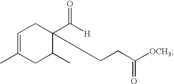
CC1=CCC(CCC(=O)[OCH3])(C([H])=O)C(C)C1
